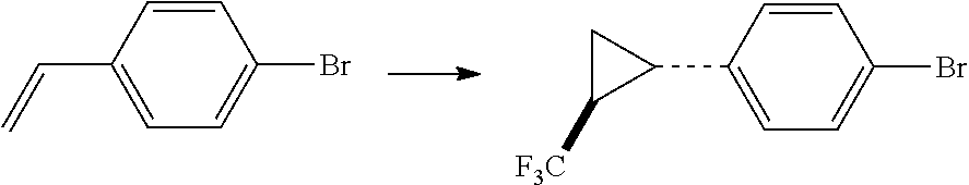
C1=CC(C=C)=CC=C1Br.C1=CC(C2CC2[F3C])=CC=C1Br
